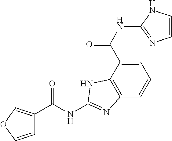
C1=C(C(NC2=NC=CN2)=O)C2=C(C=C1)N=C(NC(C1=COC=C1)=O)N2
